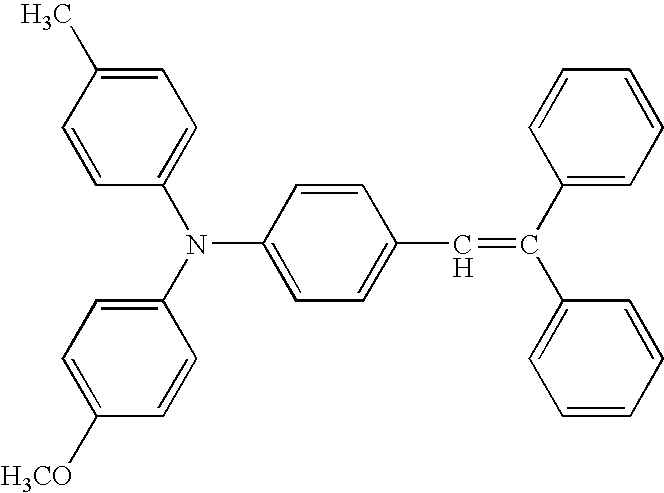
C1=C(C)C=CC(N(C2=CC=C([H3CO])C=C2)C2=CC=C(C=C(C3=CC=CC=C3)C3=CC=CC=C3)C=C2)=C1
